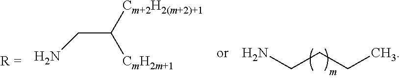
C(C([CmH2m+1])[Cm+2H2(m+2)+1])N.NCCCC
